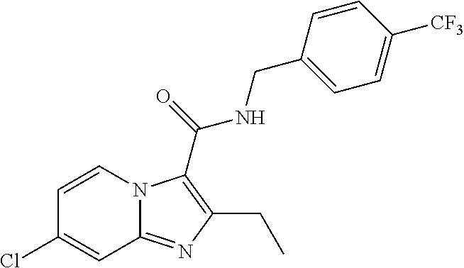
C1=CN2C(=NC(CC)=C2C(NCC2=CC=C([CF3])C=C2)=O)C=C1Cl
